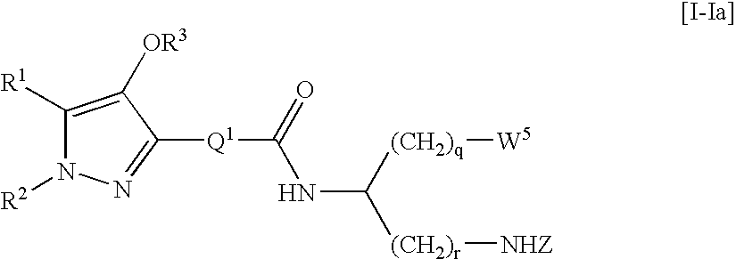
C1([R1])=C([OR3])C([Q1]C(=O)NC([(CH2)r][NHZ])[(CH2)q][W5])=NN1[R2]
